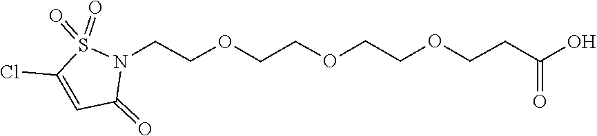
C1=C(Cl)S(=O)(=O)N(CCOCCOCCOCCC(=O)O)C1=O
